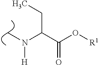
C(C(O[R1])=O)(N(C)[H])CC
